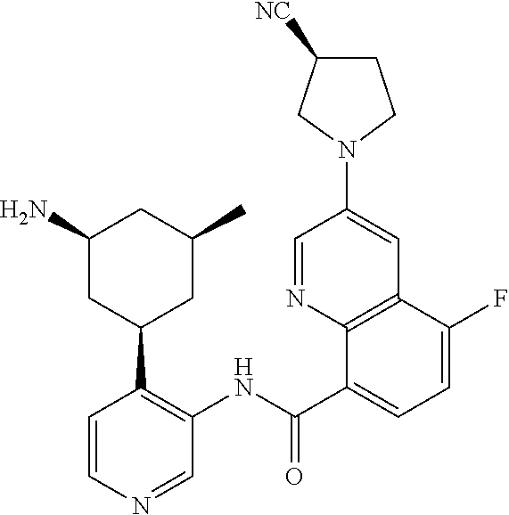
C1(C(NC2=C(C3CC(C)CC(N)C3)C=CN=C2)=O)=CC=C(F)C2=C1N=CC(N1CCC([NC])C1)=C2
